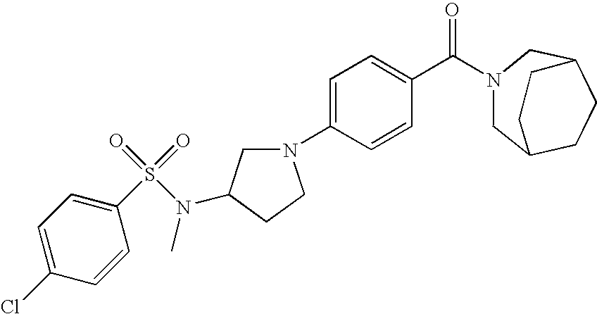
C1=C(N2CC(N(C)S(=O)(=O)C3=CC=C(Cl)C=C3)CC2)C=CC(C(N2CC3CCC(C2)CC3)=O)=C1
